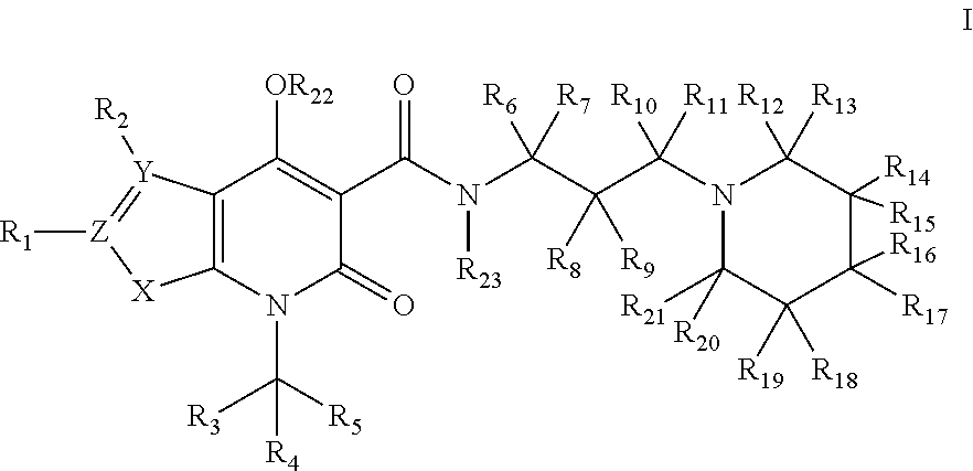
C12=C(N(C([R3])([R5])[R4])C(=O)C(C(N([R23])C(C(C(N3C([R21])([R20])C([R19])([R18])C([R17])([R16])C([R14])([R15])C3([R12])[R13])([R10])[R11])([R8])[R9])([R6])[R7])=O)=C1[OR22])[X][Z]([R1])=[Y]2[R2]
